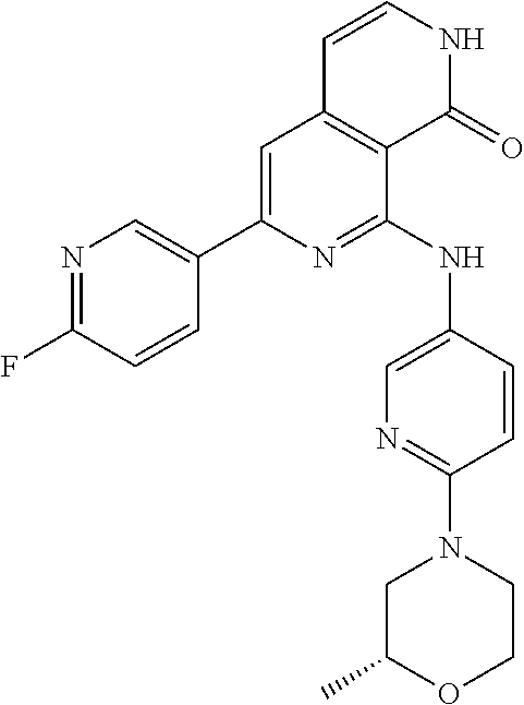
N1=C(F)C=CC(C2=CC3=C(C(NC4=CN=C(N5CC(C)OCC5)C=C4)=N2)C(=O)NC=C3)=C1
